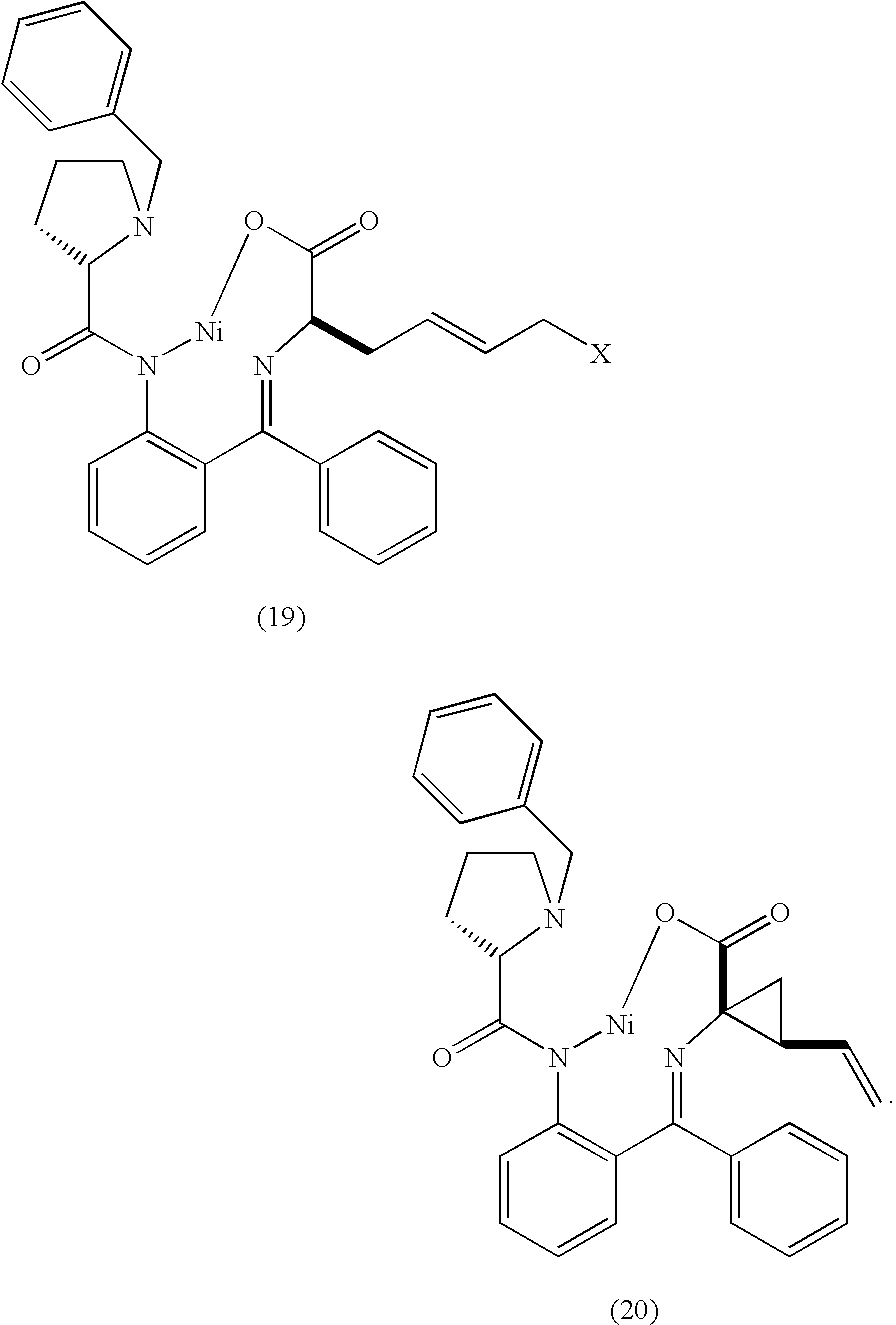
C1=CC=CC(CN2CCCC2C(=O)N2C3=C(C=CC=C3)C(C3=CC=CC=C3)=NC(CC=CC[X])C(=O)O[Ni]2)=C1.C1=CC=CC(CN2CCCC2C(=O)N2C3=C(C=CC=C3)C(C3=CC=CC=C3)=NC3(C(=O)O[Ni]2)C(C=C)C3)=C1
